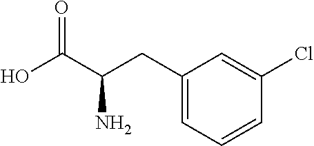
C(C1=CC=CC(Cl)=C1)C(C(O)=O)N
